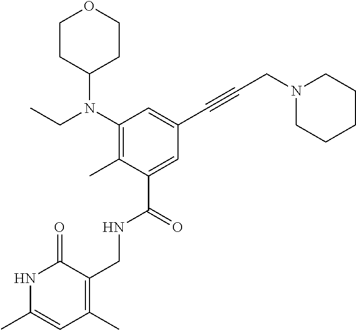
C1(N(CC)C2CCOCC2)=C(C)C(C(=O)NCC2=C(C)C=C(C)NC2=O)=CC(C#CCN2CCCCC2)=C1
